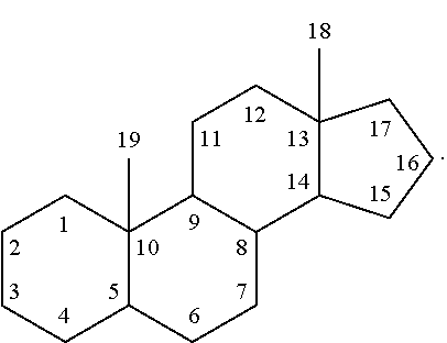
C1CCC2C(C)(C1)C1C(CC2)C2C(C)(CC1)CCC2
